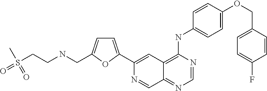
C1=C(C2=CC3=C(NC4=CC=C(OCC5=CC=C(F)C=C5)C=C4)N=CN=C3C=N2)OC(CNCCS(=O)(C)=O)=C1
